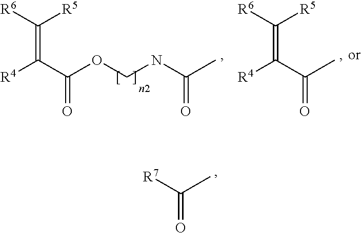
O(CNC(C)=O)C(C([R4])=C([R6])[R5])=O.CC(C([R4])=C([R6])[R5])=O.[R7]C(C)=O
